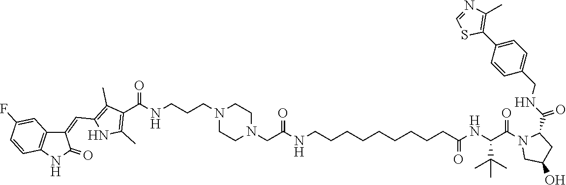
C1=NC(C)=C(C2=CC=C(CNC(=O)C3N(C(C(C(C)(C)C)NC(=O)CCCCCCCCCNC(CN4CCN(CCCNC(C5=C(C)NC(C=C6C7=C(C=CC(F)=C7)NC6=O)=C5C)=O)CC4)=O)=O)CC(O)C3)C=C2)S1
